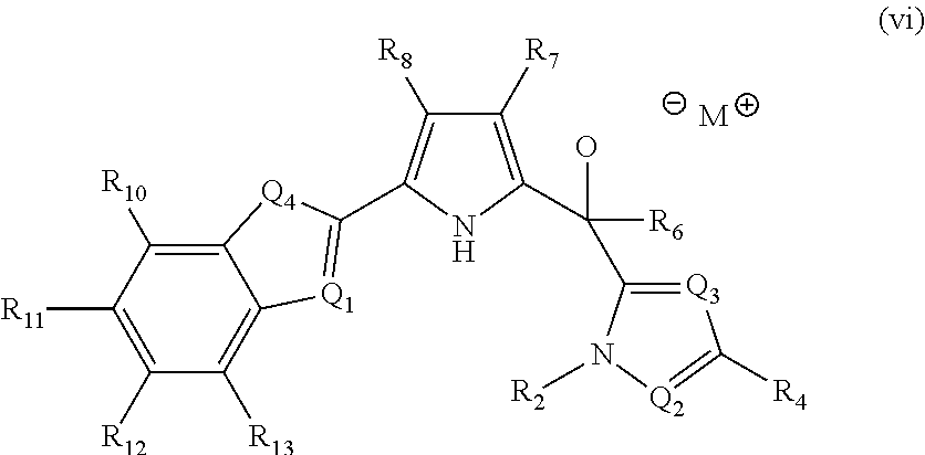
C12=C([R10])C([R11])=C([R12])C([R13])=C1[Q1]=C(C1=C([R8])C([R7])=C(C(O)([R6])C3=[Q3]C([R4])=[Q2]N3[R2])N1)[Q4]2.[M]
